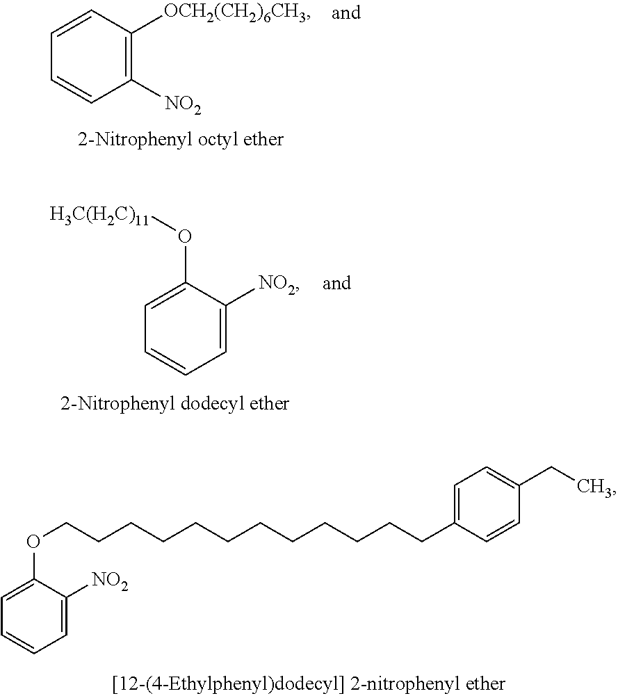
C1=C([NO2])C(OCCCCCCCCCCCCC2=CC=C(CC)C=C2)=CC=C1.C1([NO2])=C([OCH2(CH2)6CH3])C=CC=C1.C1=C([NO2])C(O[H3C(H2C)11])=CC=C1
